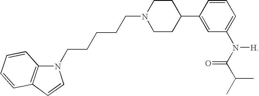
C1CC(C2=CC(N(C(C(C)C)=O)[H])=CC=C2)CCN1CCCCCN1C2=C(C=CC=C2)C=C1
